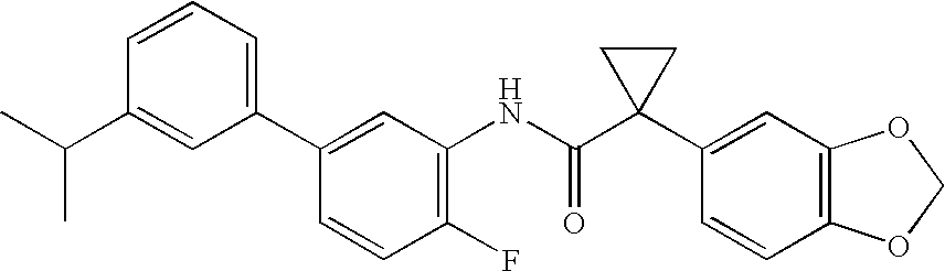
C1(F)=C(NC(C2(C3=CC4=C(C=C3)OCO4)CC2)=O)C=C(C2=CC=CC(C(C)C)=C2)C=C1
